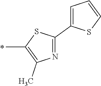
C1(C)=C(C)N=C(C2=CC=CS2)S1
